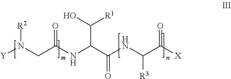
[Y]N(CC(NC(C(NC(C([X])=O)[R3])=O)C(O)[R1])=O)[R2]
